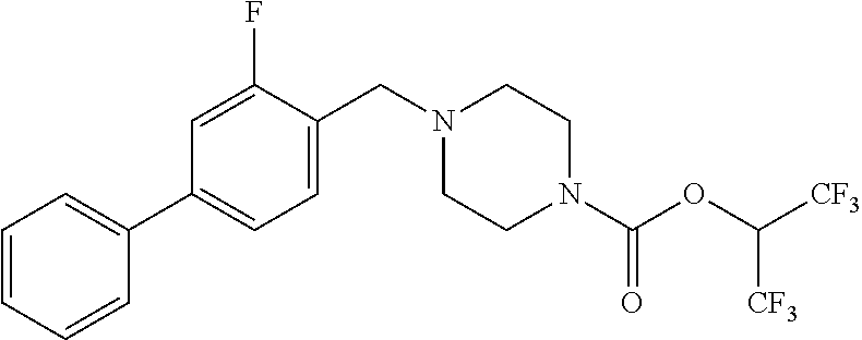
C1(C2=CC=CC=C2)=CC=C(CN2CCN(C(OC([CF3])[CF3])=O)CC2)C(F)=C1
